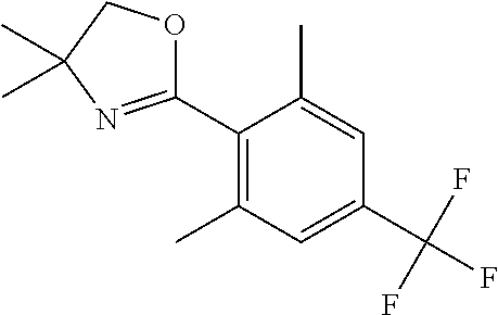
C1(C2=NC(C)(C)CO2)=C(C)C=C(C(F)(F)F)C=C1C
